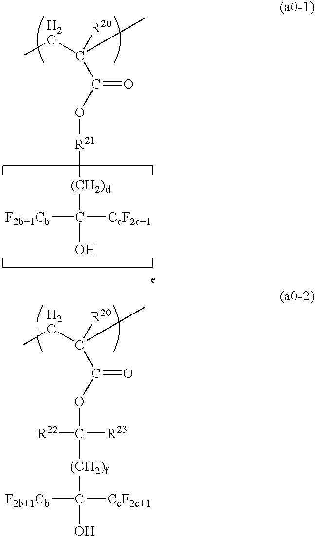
CCC(C)([R20])C(O[R21][(CH2)d]C([CcF2c+1])([F2b+1Cb])O)=O.CCC(C)([R20])C(OC([R22])([R23])[(CH2)f]C([CcF2c+1])([F2b+1Cb])O)=O
